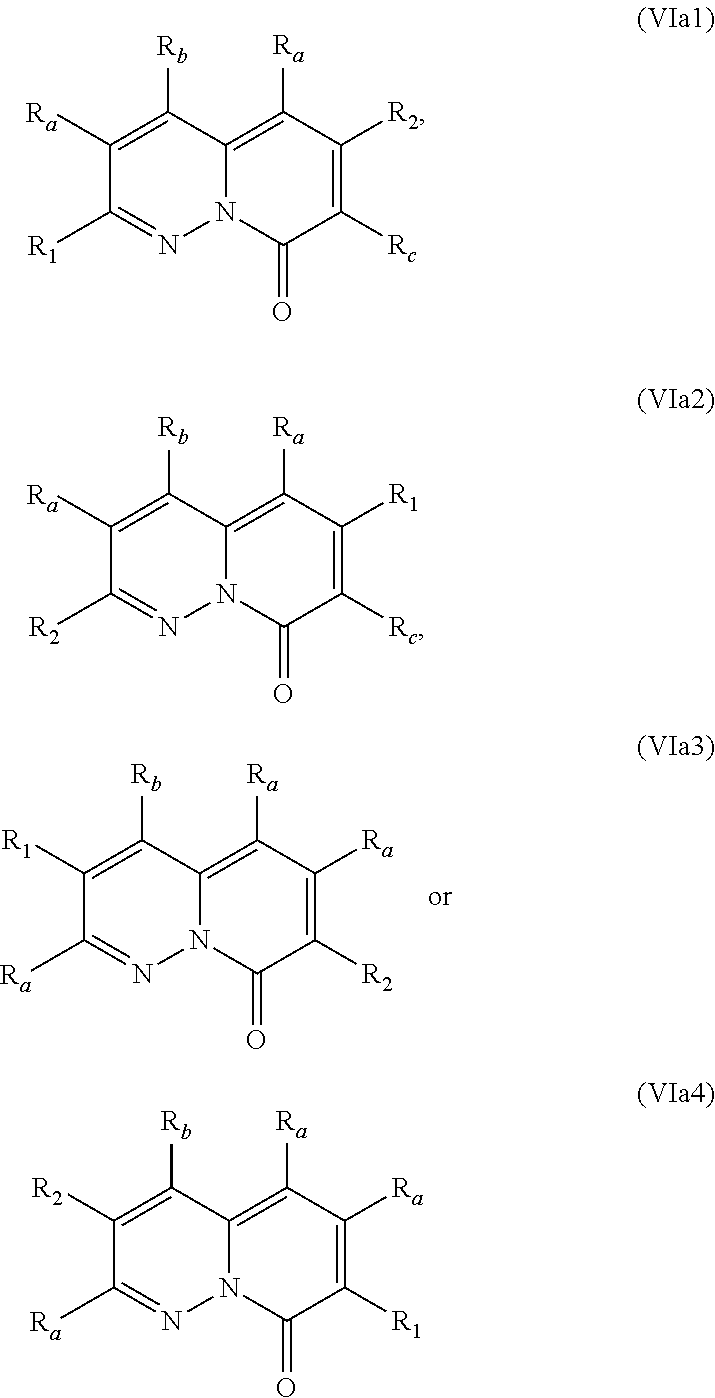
C1([R1])=C([Rb])C2=C([Ra])C([Ra])=C([R2])C(=O)N2N=C1[Ra].C1([Ra])=C([Rb])C2=C([Ra])C([R2])=C([Rc])C(=O)N2N=C1[R1].C1([Ra])=C([Rb])C2=C([Ra])C([R1])=C([Rc])C(=O)N2N=C1[R2].C1([R2])=C([Rb])C2=C([Ra])C([Ra])=C([R1])C(=O)N2N=C1[Ra]
